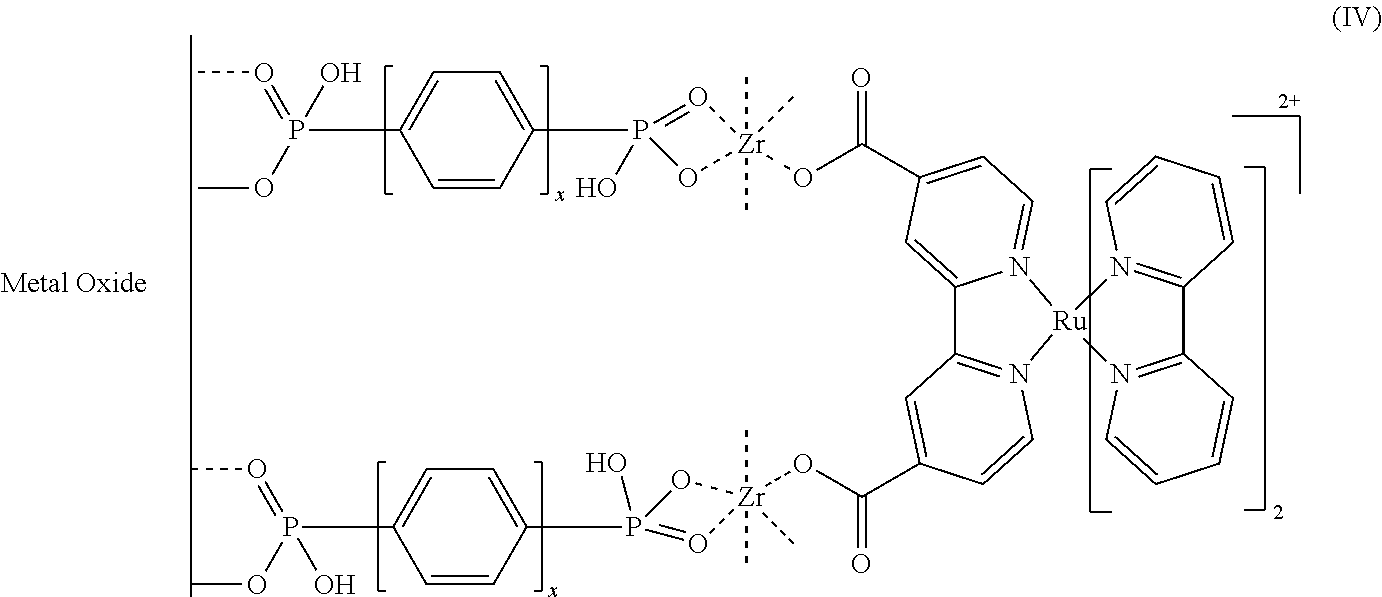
C1=CC(P2(O)=O[Zr](OC(C3=CC=N4C(=C3)C3=N([Ru]45N4=C(C6=N5C=CC=C6)C=CC=C4)C=CC(C(O[Zr]4(C)(C)(C)OP(C5=CC=C(P(=OC)(OC)O)C=C5)(O)=O4)=O)=C3)=O)(C)(C)(C)O2)=CC=C1P(=OC)(OC)O
